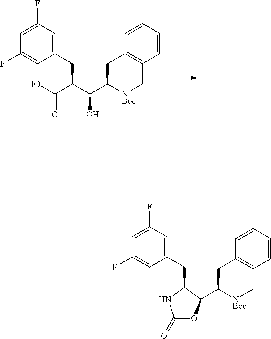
C1=CC=CC2=C1CC(C(C(C(O)=O)CC1=CC(F)=CC(F)=C1)O)[NBoc]C2.C1=CC=CC2=C1CC(C1OC(=O)NC1CC1=CC(F)=CC(F)=C1)[NBoc]C2
